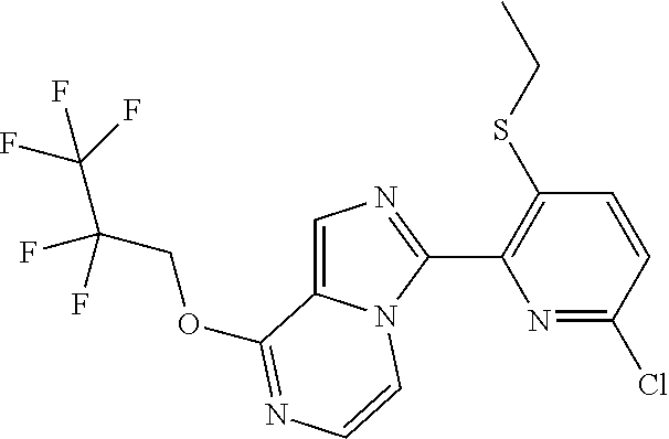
C1=C2N(C(C3=C(SCC)C=CC(Cl)=N3)=N1)C=CN=C2OCC(C(F)(F)F)(F)F
